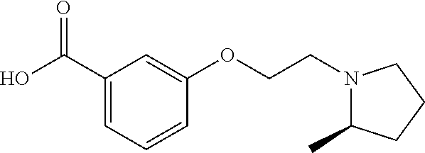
C1(C(O)=O)=CC=CC(OCCN2C(C)CCC2)=C1
